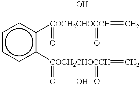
c1ccc([COCH2CHOCCH](=C)(=O)(=O)O)c([COCH2CHOCCH](=C)(O)(=O)=O)c1
